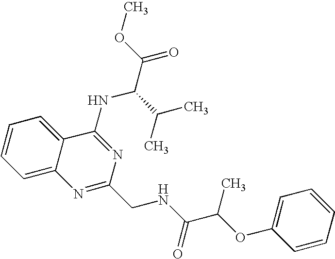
C12=CC=CC=C1C(NC(C(=O)OC)C(C)C)=NC(CNC(C(OC1=CC=CC=C1)C)=O)=N2
